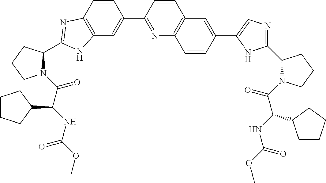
C12=C(C=CC(C3=NC4=C(C=C3)C=C(C3=CN=C(C5N(C(C(NC(OC)=O)C6CCCC6)=O)CCC5)N3)C=C4)=C1)N=C(C1CCCN1C(C(NC(OC)=O)C1CCCC1)=O)N2
